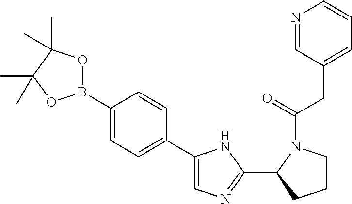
C1=NC=CC=C1CC(=O)N1CCCC1C1=NC=C(C2=CC=C(B3OC(C)(C)C(C)(C)O3)C=C2)N1
